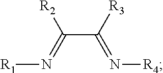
C(C([R3])=N[R4])(=N[R1])[R2]
